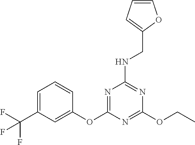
O(C1=CC(C(F)(F)F)=CC=C1)C1=NC(NCC2=CC=CO2)=NC(OCC)=N1
